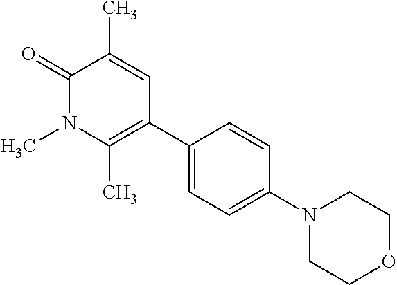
C1(N2CCOCC2)=CC=C(C2=C(C)N(C)C(=O)C(C)=C2)C=C1
